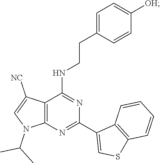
N1=C(C2=CSC3=C2C=CC=C3)N=C(NCCC2=CC=C([OH])C=C2)C2=C1N(C(C)C)C=C2[NC]
